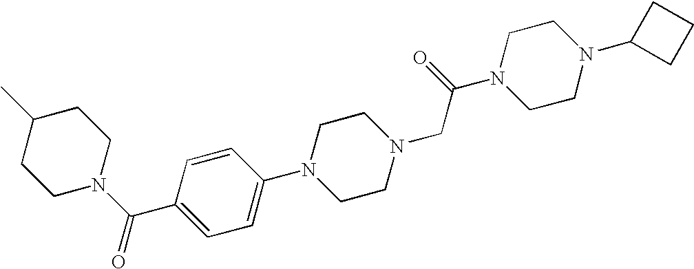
C1=C(N2CCN(CC(N3CCN(C4CCC4)CC3)=O)CC2)C=CC(C(=O)N2CCC(C)CC2)=C1
